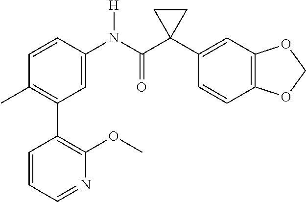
C1=C(N(C(C2(C3=CC4=C(C=C3)OCO4)CC2)=O)[H])C=CC(C)=C1C1=C(OC)N=CC=C1
